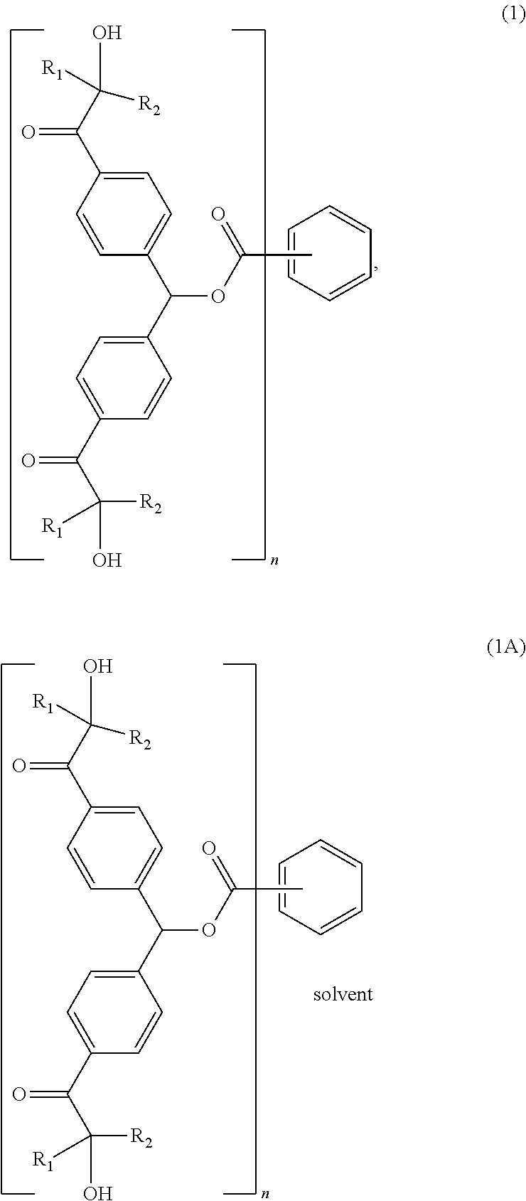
C1=C(C(C(O)([R2])[R1])=O)C=CC(C(C2=CC=C(C(C([R2])(O)[R1])=O)C=C2)OC(=O)C)=C1.C1=CC=CC=C1.C1=C(C(C(O)([R2])[R1])=O)C=CC(C(C2=CC=C(C(C([R2])(O)[R1])=O)C=C2)OC(=O)C)=C1.C1=CC=CC=C1
